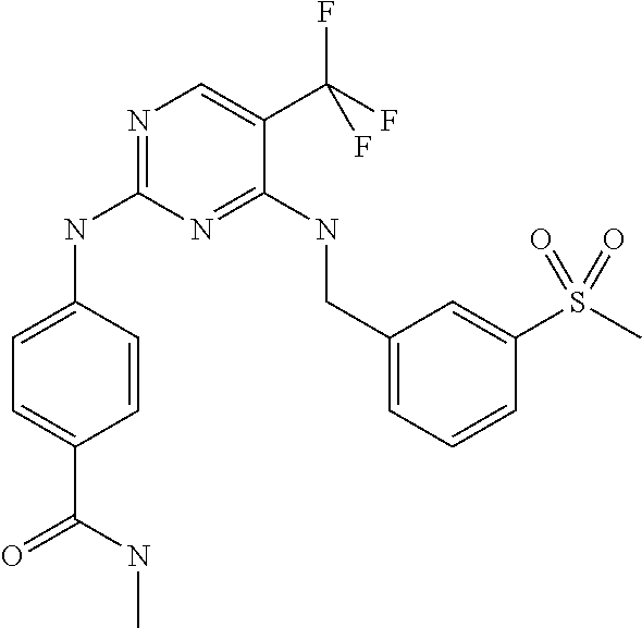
C1=CC(NC2=NC=C(C(F)(F)F)C(NCC3=CC=CC(S(C)(=O)=O)=C3)=N2)=CC=C1C(NC)=O
